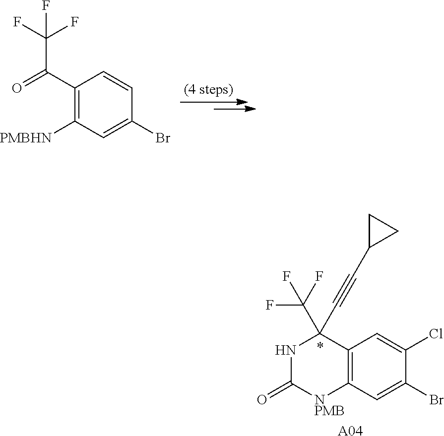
C1(C(=O)C(F)(F)F)=C([PMBHN])C=C(Br)C=C1.C12=C(C=C(Br)C(Cl)=C1)[NPMB]C(=O)NC2(C(F)(F)F)C#CC1CC1.[A04]
